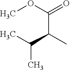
C(C(C)C(=O)OC)(C)C
